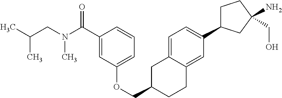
O(CC1CC2=CC=C(C3CCC(N)(CO)C3)C=C2CC1)C1=CC=CC(C(N(CC(C)C)C)=O)=C1
